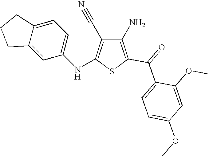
C1(N)=C(C(=O)C2=CC=C(OC)C=C2OC)SC(NC2=CC=C3C(=C2)CCC3)=C1C#N
